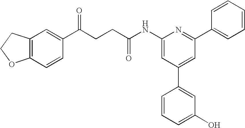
C1(NC(CCC(C2=CC3=C(C=C2)OCC3)=O)=O)=CC(C2=CC(O)=CC=C2)=CC(C2=CC=CC=C2)=N1
